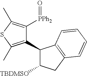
C1(C2=C(C)SC(C)=C2[PPh2]=O)C([TBDMSO])CC2=C1C=CC=C2
